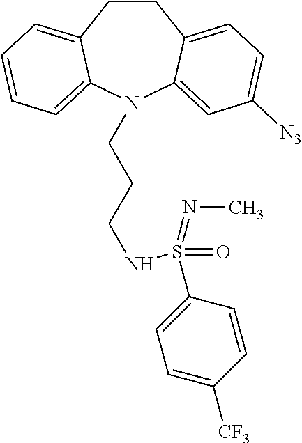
C1CC2=CC=C([N3])C=C2N(CCCNS(C2=CC=C([CF3])C=C2)(=O)=NC)C2=CC=CC=C12
